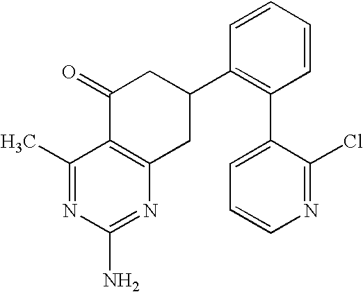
C1(C)=NC(N)=NC2=C1C(=O)CC(C1=C(C3=CC=CN=C3Cl)C=CC=C1)C2
